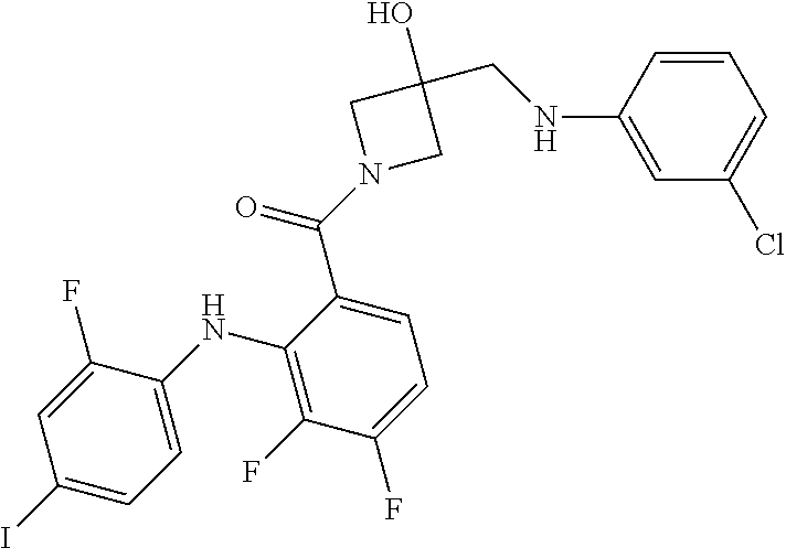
C1(I)=CC=C(NC2=C(F)C(F)=CC=C2C(N2CC(CNC3=CC(Cl)=CC=C3)(O)C2)=O)C(F)=C1
